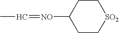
C1([NO]=CC)CC[SO2]CC1
